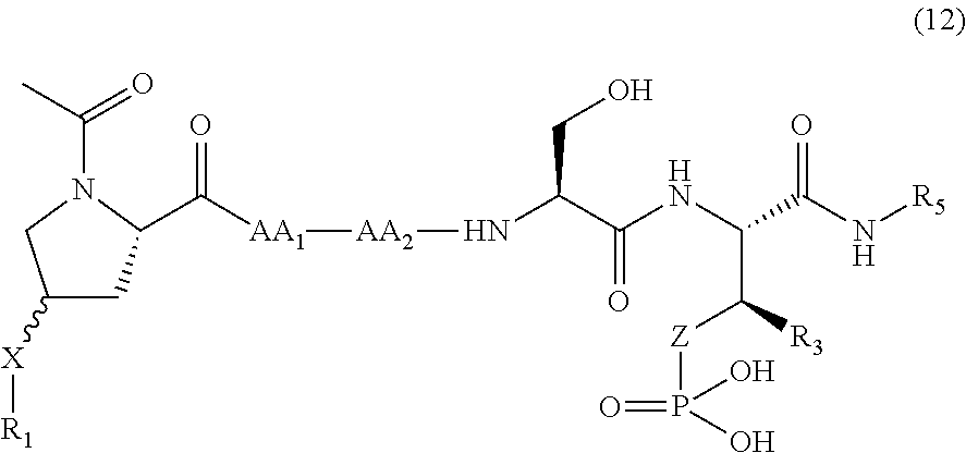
N(C(C(NC(C(N[R5])=O)C([R3])[Z]P(O)(=O)O)=O)CO)[AA2][AA1]C(=O)C1CC([X][R1])CN1C(C)=O
